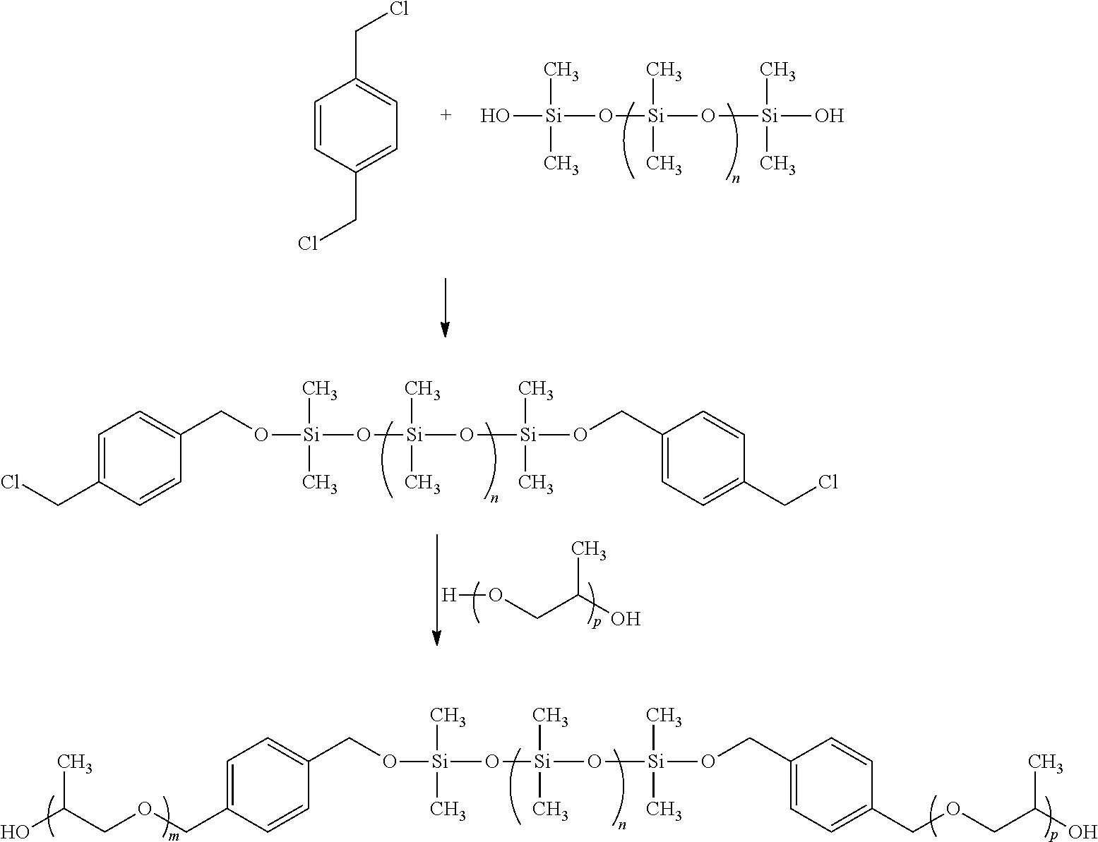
C1=CC(CCl)=CC=C1CCl.O[Si](O[Si](O[Si](O)(C)C)(C)C)(C)C.C(C(O)C)O[H].O([Si](O[Si](O[Si](OCC1=CC=C(CCl)C=C1)(C)C)(C)C)(C)C)CC1=CC=C(CCl)C=C1.O([Si](O[Si](O[Si](OCC1=CC=C(COCC(O)C)C=C1)(C)C)(C)C)(C)C)CC1=CC=C(COCC(O)C)C=C1
